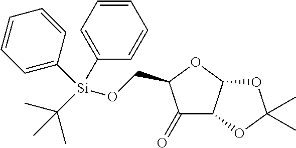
C1(=O)C2C(OC1CO[Si](C(C)(C)C)(C1=CC=CC=C1)C1=CC=CC=C1)OC(C)(C)O2
